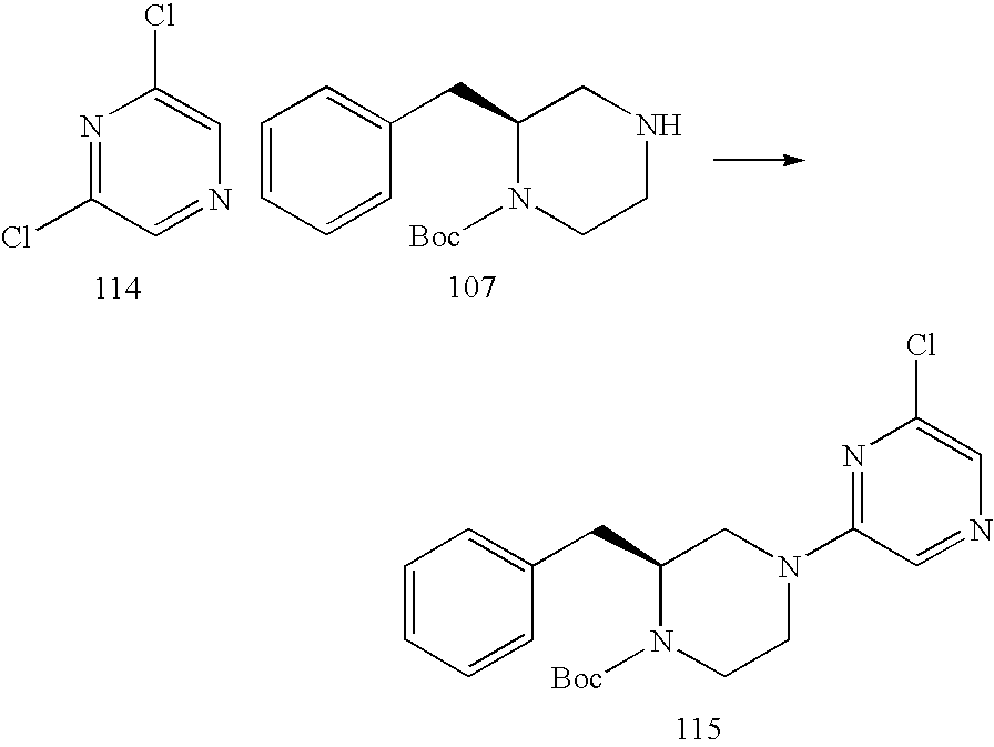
C1=CC=CC(CC2N([Boc])CCN(C3=NC(Cl)=CN=C3)C2)=C1.C1=CC=CC(CC2N([Boc])CCNC2)=C1.N1=C(Cl)C=NC=C1Cl
